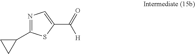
C1(C(=O)[H])=CN=C(C2CC2)S1
